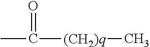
CC(=O)[(CH2)q]C
